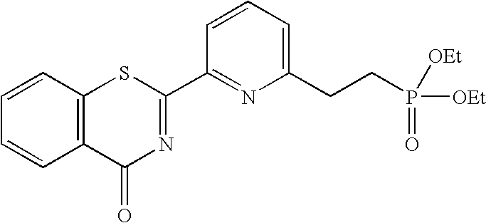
C1=CC=C(CCP([OEt])([OEt])=O)N=C1C1=NC(=O)C2=C(S1)C=CC=C2
